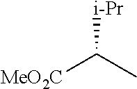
[MeO2C]C(C)[i-Pr]
